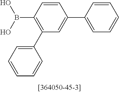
C1(C2=CC=CC=C2)=C(B(O)O)C=CC(C2=CC=CC=C2)=C1
